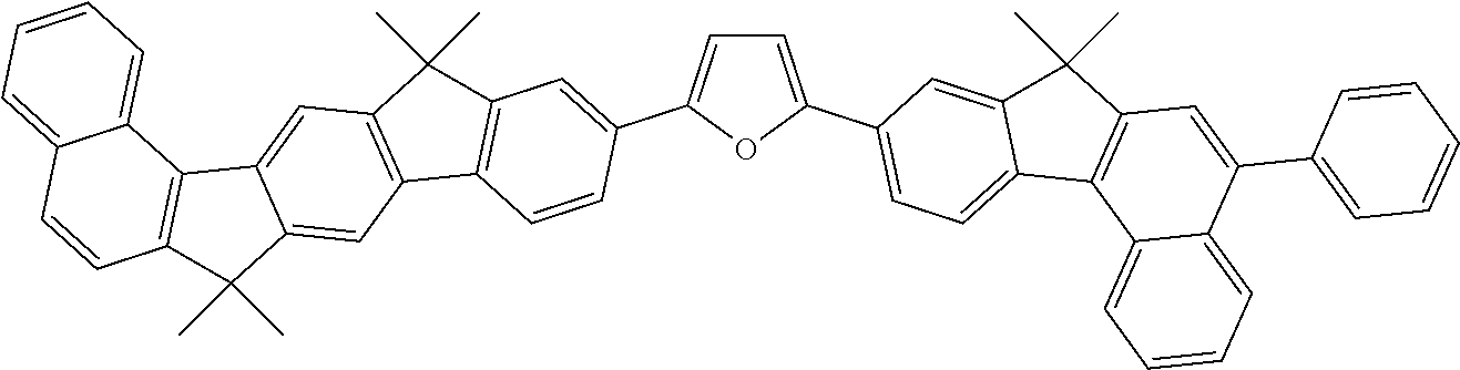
C1=C(C2=CC=C3C(=C2)C(C)(C)C2=C3C3=CC=CC=C3C(C3=CC=CC=C3)=C2)OC(C2=CC3=C(C=C2)C2=C(C3(C)C)C=C3C(=C2)C(C)(C)C2=C3C3=CC=CC=C3C=C2)=C1
